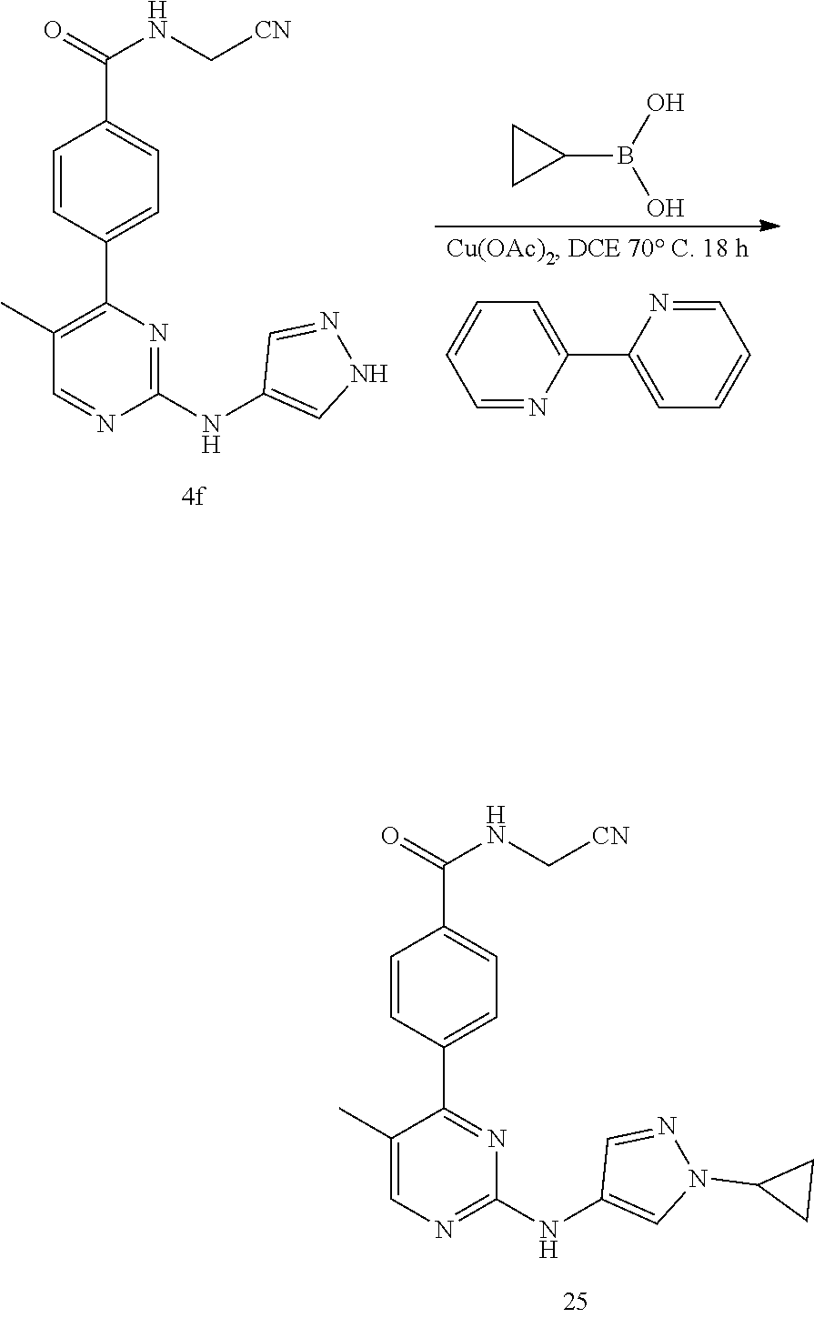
C1(NC2=CNN=C2)=NC(C2=CC=C(C(=O)NC[CN])C=C2)=C(C)C=N1.C1=NC(C2=CC=CC=N2)=CC=C1.C1(B(O)O)CC1.C1(NC2=CN(C3CC3)N=C2)=NC=C(C)C(C2=CC=C(C(NC[CN])=O)C=C2)=N1
